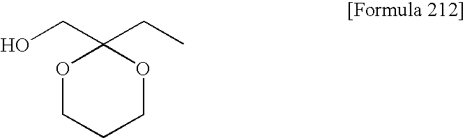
OCC1(CC)OCCCO1
